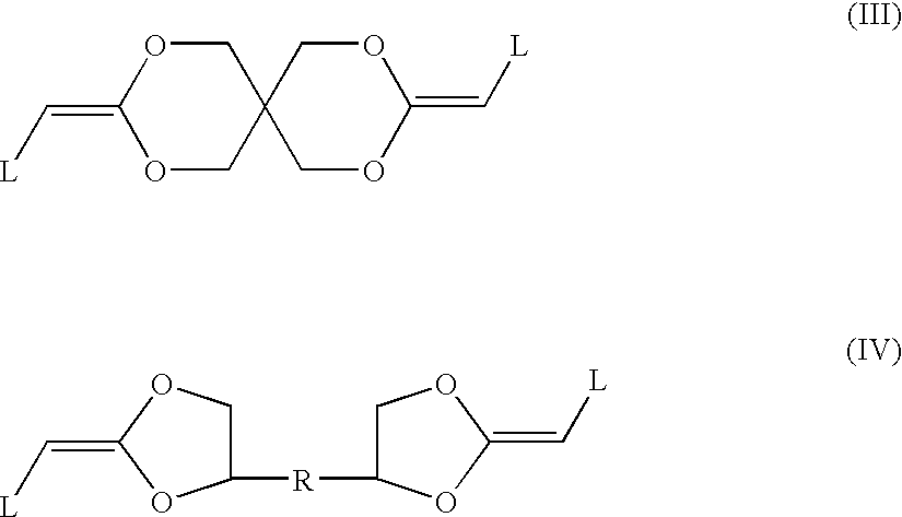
O1CC2(COC1=C[L])COC(=C[L])OC2.C1(=C[L])OC([R]C2COC(=C[L])O2)CO1
